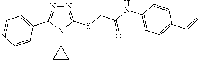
N1=C(SCC(NC2=CC=C(C=C)C=C2)=O)N(C2CC2)C(C2=CC=NC=C2)=N1
